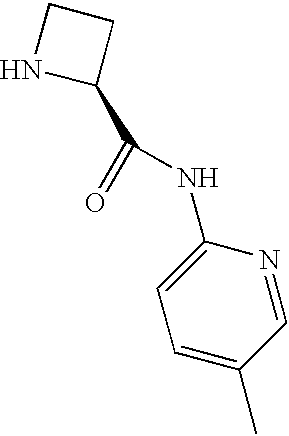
N1C(C(=O)NC2=CC=C(C)C=N2)CC1
